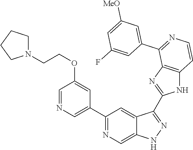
C1(C2=CN=CC(OCCN3CCCC3)=C2)=NC=C2C(=C1)C(C1=NC3=C(N1)C=CN=C3C1=CC([MeO])=CC(F)=C1)=NN2
